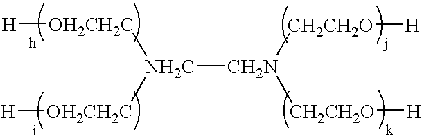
[NH2C]([CH2N]([CH2CH2O][H])[CH2CH2O][H])([OH2CH2C][H])[OH2CH2C][H]
